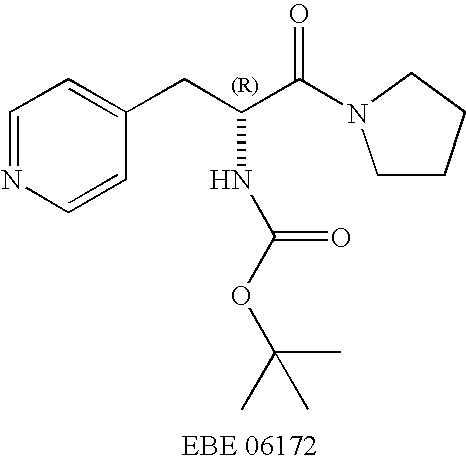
C1=NC=CC(CC(C(=O)N2CCCC2)NC(OC(C)(C)C)=O)=C1
